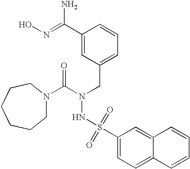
C(N(CC1=CC=CC(C(N)=NO)=C1)NS(C1=CC=C2C(=C1)C=CC=C2)(=O)=O)(=O)N1CCCCCC1
